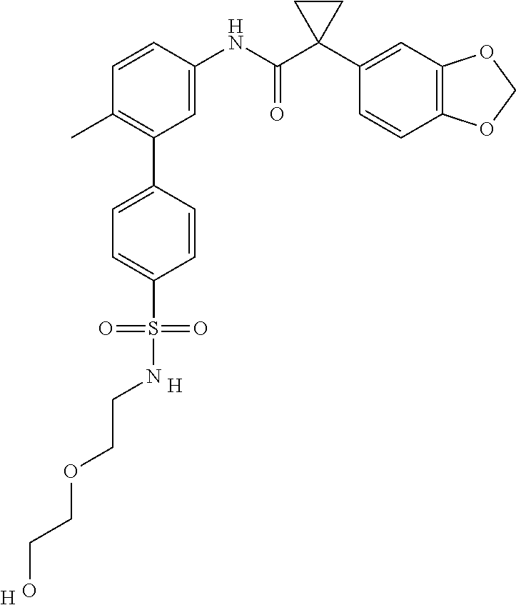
C1(C)=C(C2=CC=C(S(=O)(=O)NCCOCCO)C=C2)C=C(NC(C2(C3=CC4=C(C=C3)OCO4)CC2)=O)C=C1.[H].[H]
